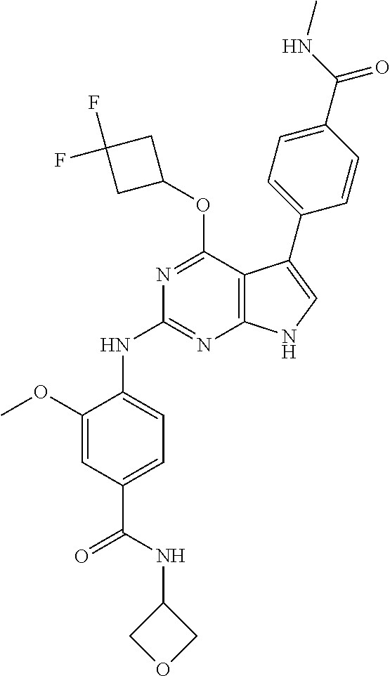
N1=C(OC2CC(F)(F)C2)C2=C(N=C1NC1=CC=C(C(=O)NC3COC3)C=C1OC)NC=C2C1=CC=C(C(=O)NC)C=C1
